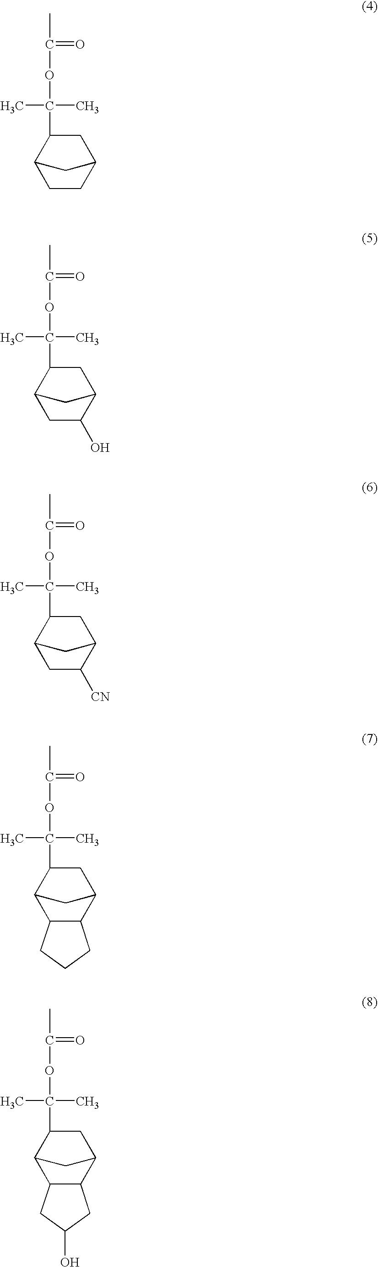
C1(C(C)(C)OC(C)=O)C2CCC(C1)C2.C1(C(C)(C)OC(C)=O)C2CC(O)C(C1)C2.C1(C(C)(C)OC(C)=O)C2CC([CN])C(C1)C2.C1(C(C)(C)OC(C)=O)C2C3C(C(C1)C2)CCC3.C1(C(C)(C)OC(C)=O)C2C3C(C(C1)C2)CC(O)C3
